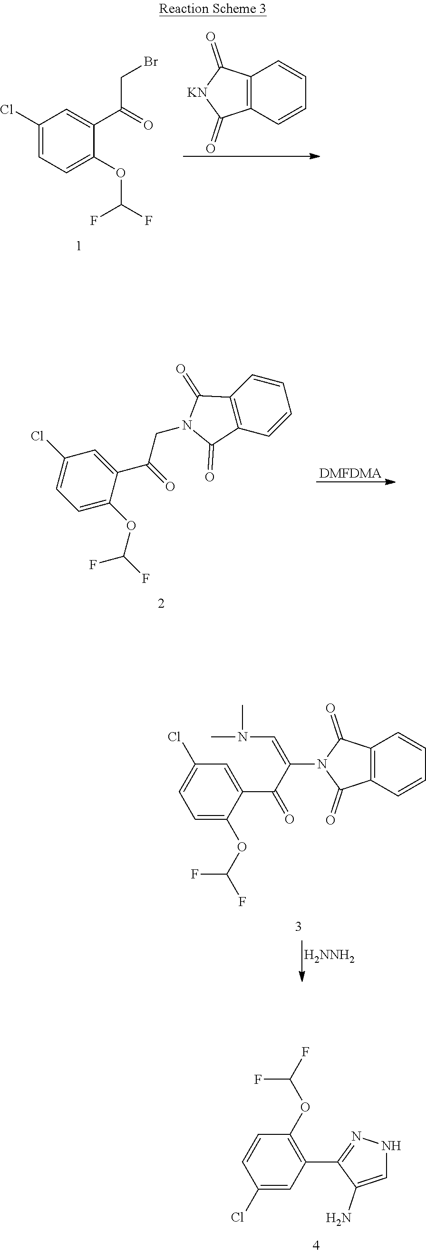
C1(Cl)=CC(C2=NNC=C2N)=C(OC(F)F)C=C1.C1(Cl)=CC=C(OC(F)F)C(C(=O)CBr)=C1.C12=C(C=CC=C1)C(=O)[KN]C2=O.C1=C(OC(F)F)C(C(=O)CN2C(=O)C3=C(C2=O)C=CC=C3)=CC(Cl)=C1.[DMFDMA].C1=C(OC(F)F)C(C(C(=CN(C)C)N2C(=O)C3=C(C2=O)C=CC=C3)=O)=CC(Cl)=C1.[H2NNH2]
